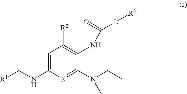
C1=C(NC[R1])N=C(N(CC)C)C(NC(=O)[L][R3])=C1[R2]
